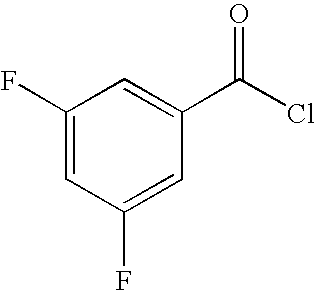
C1(F)=CC(F)=CC(C(Cl)=O)=C1
